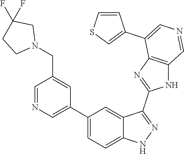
C1(C2=CN=CC(CN3CC(F)(F)CC3)=C2)=CC=C2C(=C1)C(C1=NC3=C(N1)C=NC=C3C1=CSC=C1)=NN2
